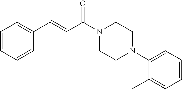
C1(N2CCN(C(C=CC3=CC=CC=C3)=O)CC2)=CC=CC=C1C
